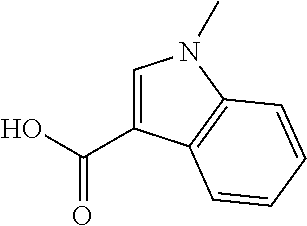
C(=O)(O)C1=CN(C)C2=C1C=CC=C2
